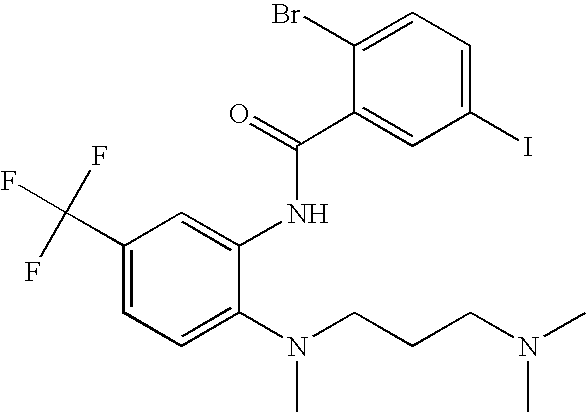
FC(C1=CC=C(N(CCCN(C)C)C)C(NC(C2=CC(I)=CC=C2Br)=O)=C1)(F)F
